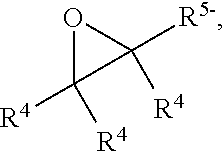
O1C([R4])([R4])C1([R5-])[R4]
